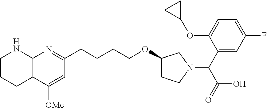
C1CCC2=C(N1)N=C(CCCCOC1CCN(C(C3=CC(F)=CC=C3OC3CC3)C(=O)O)C1)C=C2[OMe]
